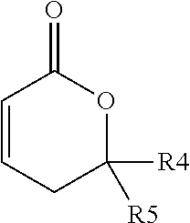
C1([R4])([R5])OC(=O)C=CC1
